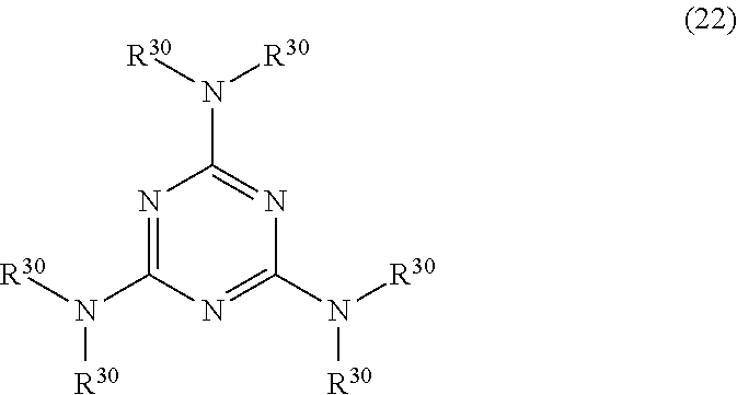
N1=C(N([R30])[R30])N=C(N([R30])[R30])N=C1N([R30])[R30]
